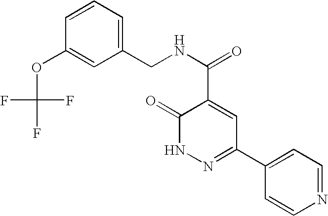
C1(=O)NN=C(C2=CC=NC=C2)C=C1C(NCC1=CC=CC(OC(F)(F)F)=C1)=O
